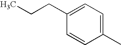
C1=CC(C)=CC=C1CCC
